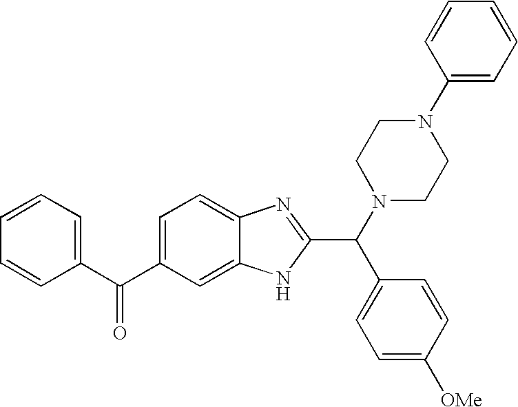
C1=C(C(C2=CC=CC=C2)=O)C=C2C(=C1)N=C(C(N1CCN(C3=CC=CC=C3)CC1)C1=CC=C([OMe])C=C1)N2
